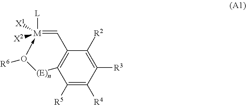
C1([R5])=C([R4])C([R3])=C([R2])C2=C1[(E)n]O([R6])->[M]([L])([X1])([X2])=C2
